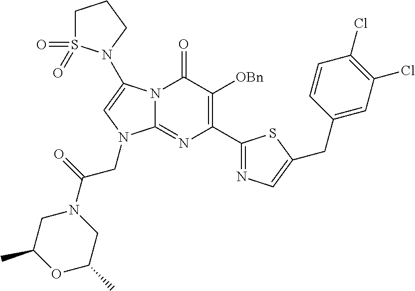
N12C(=NC(C3=NC=C(CC4=CC(Cl)=C(Cl)C=C4)S3)=C([OBn])C1=O)N(CC(=O)N1CC(C)OC(C)C1)C=C2N1S(=O)(=O)CCC1
